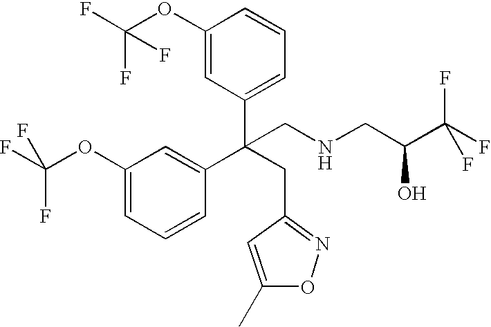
C1(OC(F)(F)F)=CC(C(CC2=NOC(C)=C2)(C2=CC(OC(F)(F)F)=CC=C2)CNCC(C(F)(F)F)O)=CC=C1
